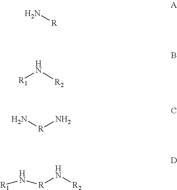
N[R].[R1]N[R2].N[R]N.[R1]N[R]N[R2]
